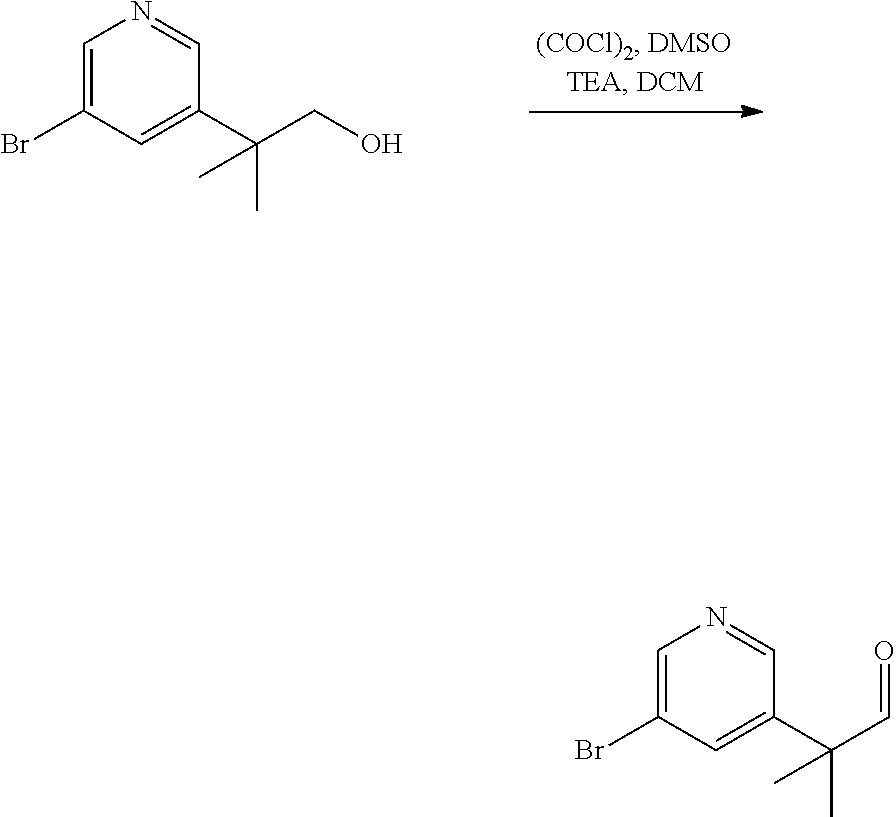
C1=C(Br)C=C(C(CO)(C)C)C=N1.C1=C(Br)C=C(C(C=O)(C)C)C=N1
